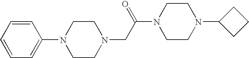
C1=CC=CC(N2CCN(CC(N3CCN(C4CCC4)CC3)=O)CC2)=C1
